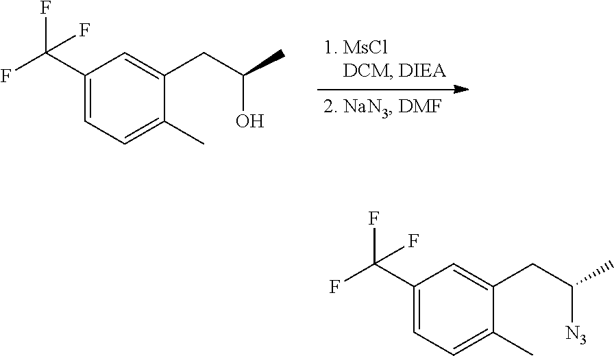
C1(C(F)(F)F)=CC=C(C)C(CC(O)C)=C1.C1(C(F)(F)F)=CC=C(C)C(CC([N3])C)=C1
